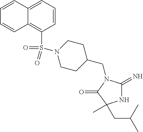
C1C(CN2C(=N)NC(C)(CC(C)C)C2=O)CCN(S(=O)(=O)C2=C3C(=CC=C2)C=CC=C3)C1
